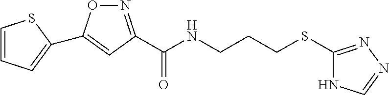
N1=C(C(NCCCSC2=NN=CN2)=O)C=C(C2=CC=CS2)O1
